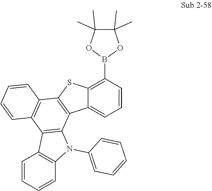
B1(C2=C3C(=CC=C2)C2=C(S3)C3=C(C4=C2N(C2=CC=CC=C2)C2=C4C=CC=C2)C=CC=C3)OC(C)(C)C(C)(C)O1
